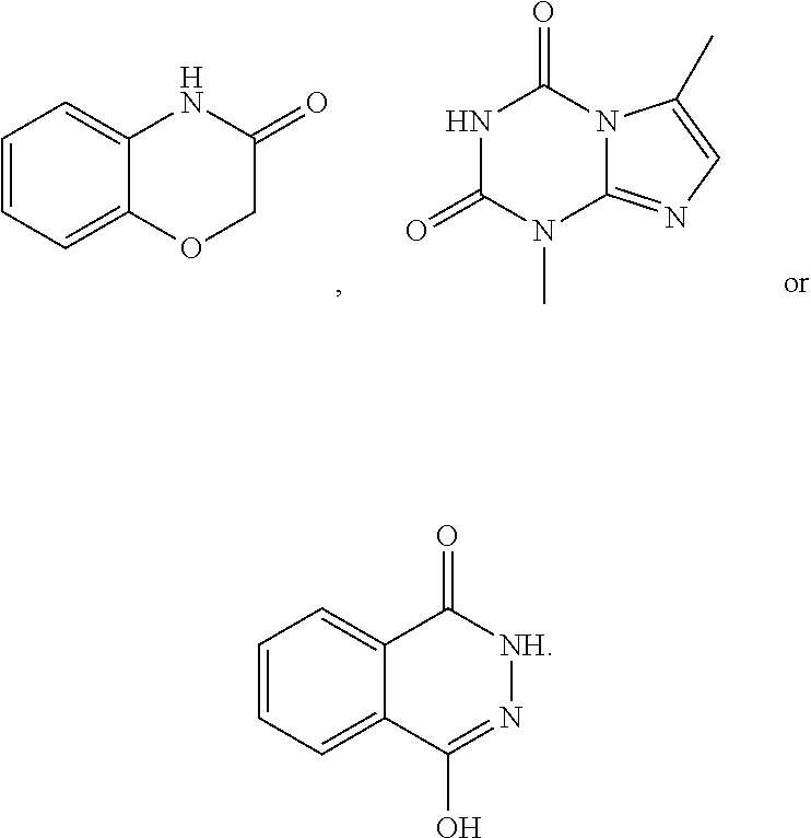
C1=CC=C2C(=C1)C(=O)[NH]N=C2O.C1=CC=C2C(=C1)NC(=O)CO2.N1C(=O)N(C)C2=NC=C(C)N2C1=O
